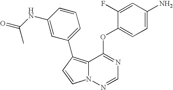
C1=CN2C(=C1C1=CC=CC(NC(C)=O)=C1)C(OC1=CC=C(N)C=C1F)=NC=N2
